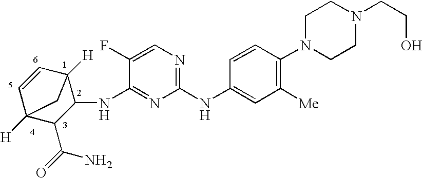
C1(NC2=CC([Me])=C(N3CCN(CCO)CC3)C=C2)=NC=C(F)C(NC2C3([H])C=CC([H])(C2C(=O)N)C3)=N1
